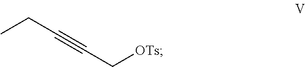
CCC#CC[OTs]
